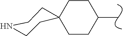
C1(C)CCC2(CC1)CCNCC2
